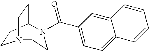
C1CC2CCN1CCN2C(C1=CC=C2C(=C1)C=CC=C2)=O
